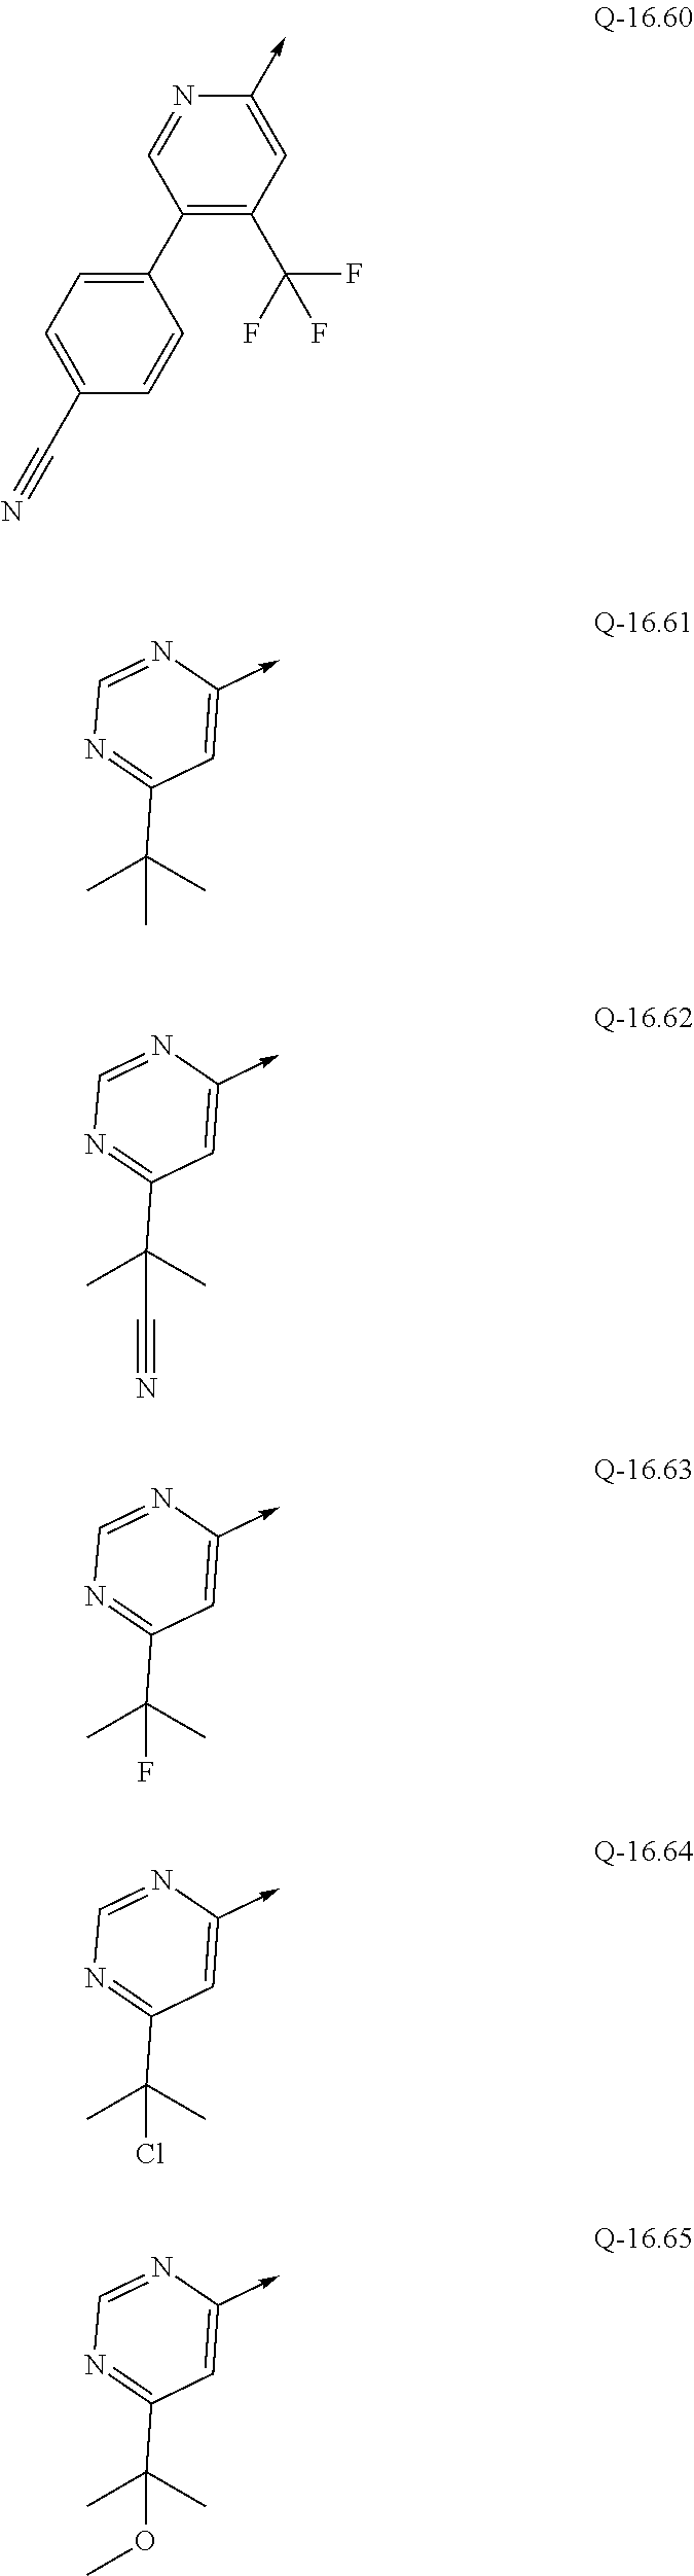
C1(->C)=CC(C(F)(F)F)=C(C2=CC=C(C#N)C=C2)C=N1.C1=NC(->C)=CC(C(C)(C)C)=N1.C1=NC(->C)=CC(C(C#N)(C)C)=N1.C1=NC(->C)=CC(C(F)(C)C)=N1.C1=NC(->C)=CC(C(Cl)(C)C)=N1.C1=NC(->C)=CC(C(OC)(C)C)=N1
